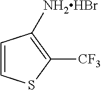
C1=CSC([CF3])=C1[NH2HBr]
